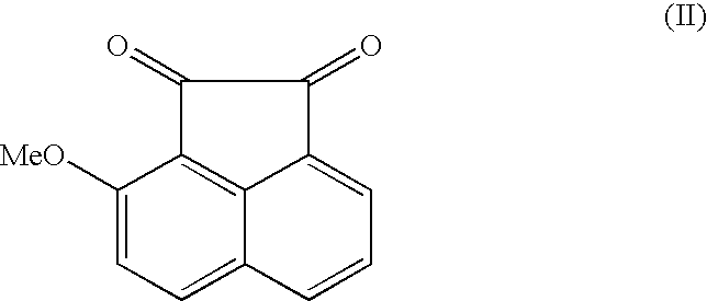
C1([MeO])=CC=C2C3=C1C(=O)C(=O)C3=CC=C2
